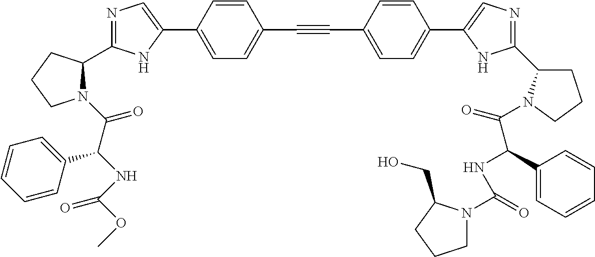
N1=C(C2N(C(C(NC(OC)=O)C3=CC=CC=C3)=O)CCC2)NC(C2=CC=C(C#CC3=CC=C(C4=CN=C(C5CCCN5C(=O)C(NC(=O)N5CCCC5CO)C5=CC=CC=C5)N4)C=C3)C=C2)=C1
